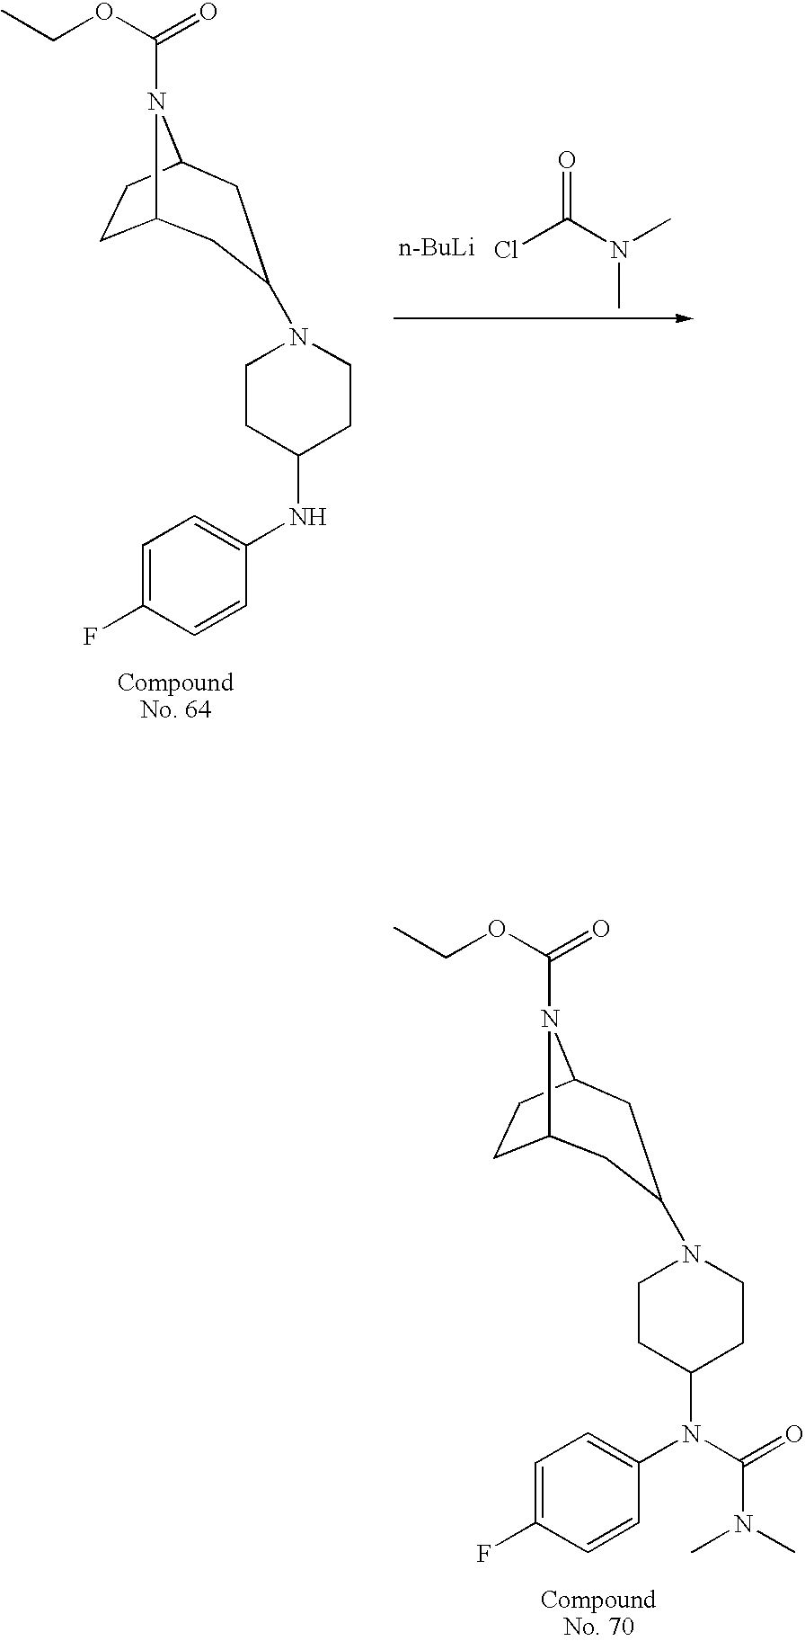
C1=C(F)C=CC(N(C2CCN(C3CC4CCC(N4C(=O)OCC)C3)CC2)C(N(C)C)=O)=C1.C1=C(F)C=CC(NC2CCN(C3CC4CCC(N4C(=O)OCC)C3)CC2)=C1.ClC(N(C)C)=O.[n-BuLi]
